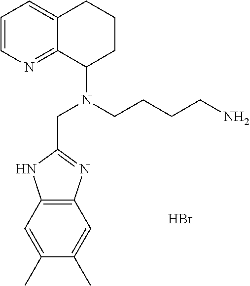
C1=CN=C2C(=C1)CCCC2N(CCCCN)CC1=NC2=C(N1)C=C(C)C(C)=C2.Br
